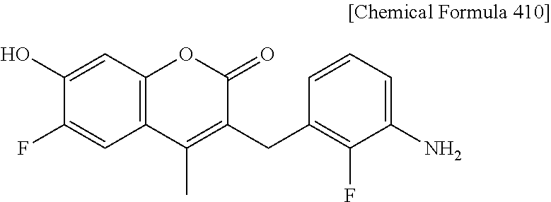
C12=C(C=C(O)C(F)=C1)OC(=O)C(CC1=C(F)C(N)=CC=C1)=C2C
